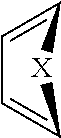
C1=C[X]C=C1
